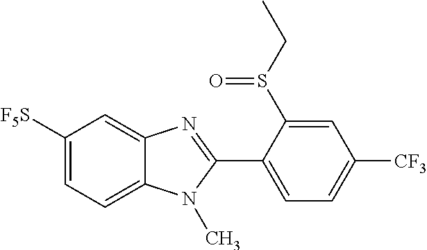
C1([F5S])=CC=C2C(=C1)N=C(C1=CC=C([CF3])C=C1S(CC)=O)N2C
